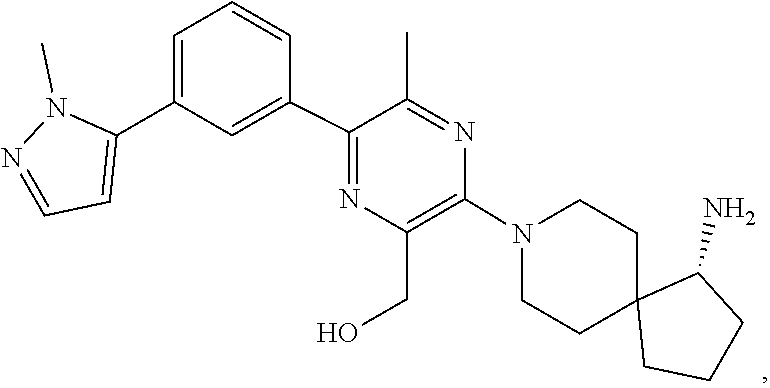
C1C2(CCCC2N)CCN(C2=C(CO)N=C(C3=CC(C4=CC=NN4C)=CC=C3)C(C)=N2)C1
